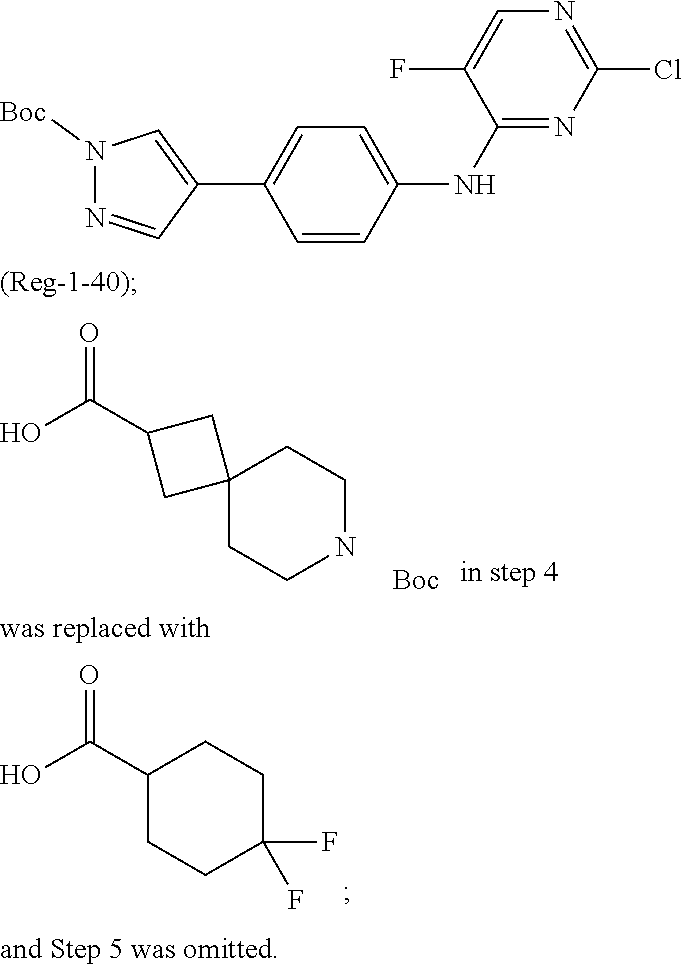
C1=CC(NC2=NC(Cl)=NC=C2F)=CC=C1C1=CN([Boc])N=C1.OC(=O)C1CC2(CCNCC2)C1.[Boc].C1(C(O)=O)CCC(F)(F)CC1
